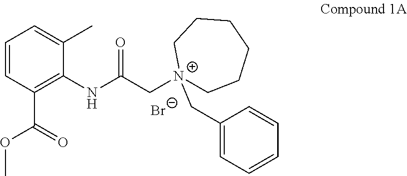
C1=CC(C(=O)OC)=C(NC(C[N+]2(CC3=CC=CC=C3)CCCCCC2)=O)C(C)=C1.[Br-]
